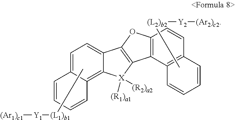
[(L2)b2]([Y2][(Ar2)c2])C.[(L1)b1]([Y1][(Ar1)c1])C.C12=C3C(=CC=C1C=CC=C2)C1=C(C2=C(O1)C=CC1=C2C=CC=C1)[X]3([(R1)a1])[(R2)a2]
